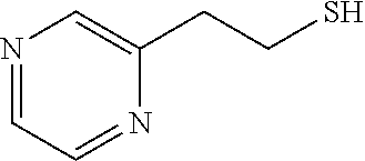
N1=CC=NC(CCS)=C1
